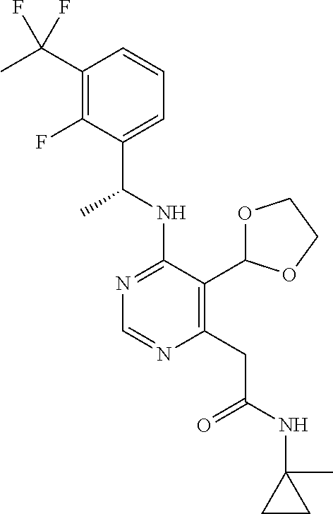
N1=C(NC(C)C2=CC=CC(C(F)(F)C)=C2F)C(C2OCCO2)=C(CC(=O)NC2(C)CC2)N=C1
